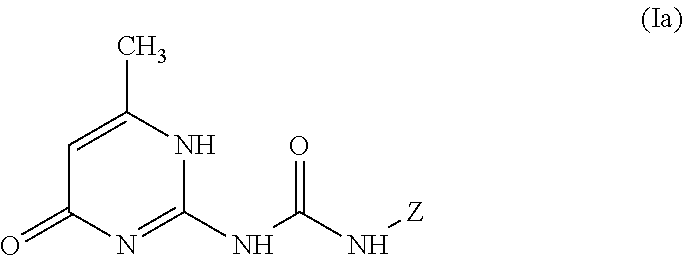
C1(=O)N=C(NC(N[Z])=O)NC(C)=C1
